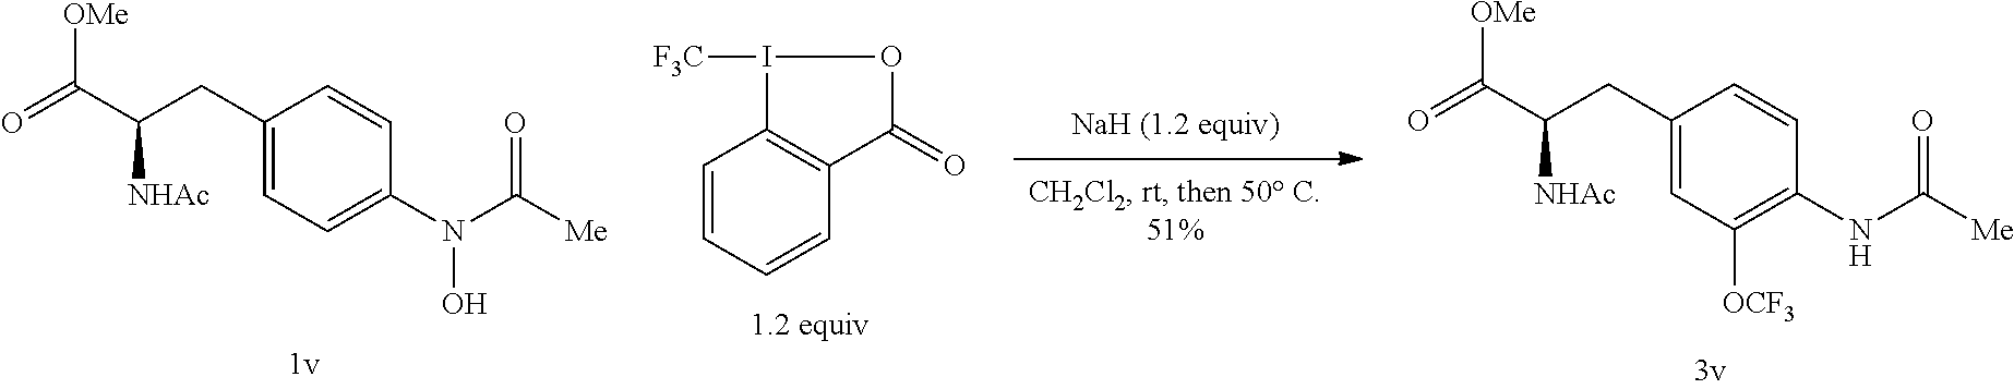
C1=C(N(C([Me])=O)O)C=CC(CC(C([OMe])=O)[NHAc])=C1.C1=CC=CC2=C1I([F3C])OC2=O.C1([OCF3])=C(NC([Me])=O)C=CC(CC(C([OMe])=O)[NHAc])=C1
